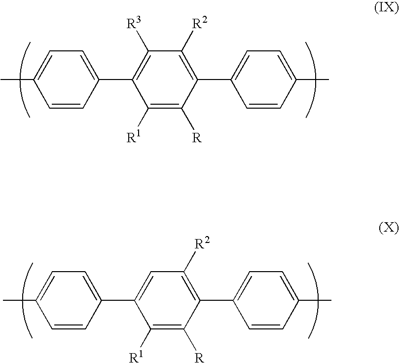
C1=CC(C2=C([R3])C([R2])=C(C3=CC=C(C)C=C3)C([R])=C2[R1])=CC=C1C.C1=CC(C2=CC([R2])=C(C3=CC=C(C)C=C3)C([R])=C2[R1])=CC=C1C
